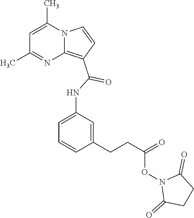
C1=C(C)N2C(=C(C(=O)NC3=CC=CC(CCC(=O)ON4C(=O)CCC4=O)=C3)C=C2)N=C1C
